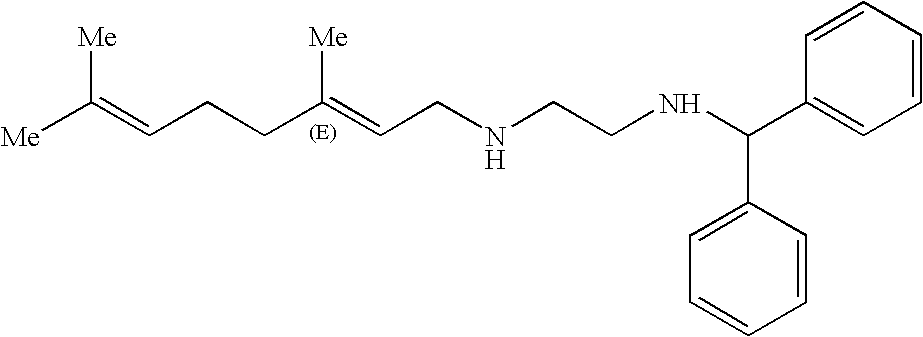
[Me]C(=CCCC(=CCNCCNC(C1=CC=CC=C1)C1=CC=CC=C1)[Me])[Me]
